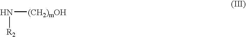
N([(CH2)mOH])[R2]
